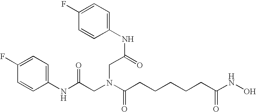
C1(NC(=O)CN(CC(NC2=CC=C(F)C=C2)=O)C(=O)CCCCCC(NO)=O)=CC=C(F)C=C1
